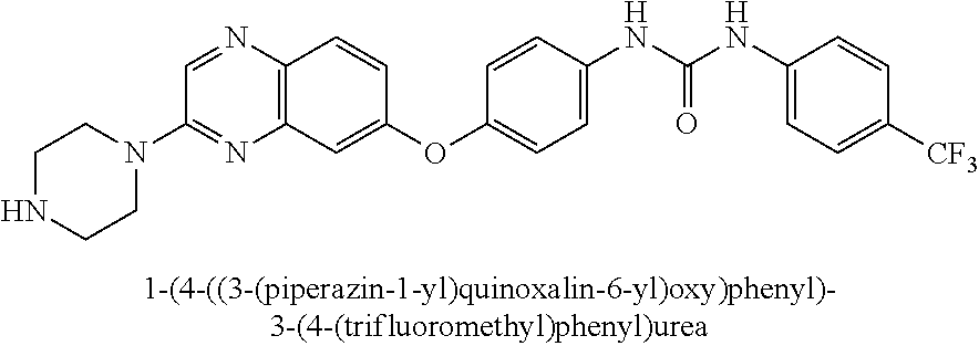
C12=C(N=CC(N3CCNCC3)=N1)C=CC(OC1=CC=C(NC(NC3=CC=C([CF3])C=C3)=O)C=C1)=C2
